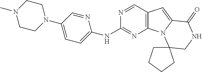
C1(NC2=CC=C(N3CCN(C)CC3)C=N2)=NC2=C(C=N1)C=C1N2C2(CNC1=O)CCCC2
